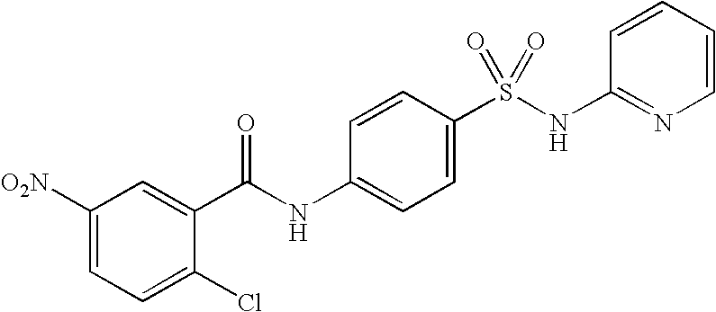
C1([O2N])=CC=C(Cl)C(C(NC2=CC=C(S(NC3=NC=CC=C3)(=O)=O)C=C2)=O)=C1
